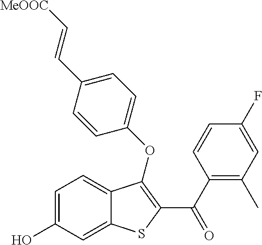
C1=C(O)C=C2C(=C1)C(OC1=CC=C(C=C[MeOOC])C=C1)=C(C(C1=C(C)C=C(F)C=C1)=O)S2
